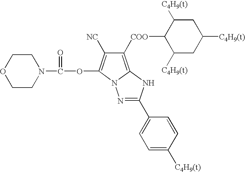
C1CN(C(OC2=C([NC])C([COO]C3C([C4H9(t)])CC([C4H9(t)])CC3[C4H9(t)])=C3N2N=C(C2=CC=C([C4H9(t)])C=C2)N3)=O)CCO1
